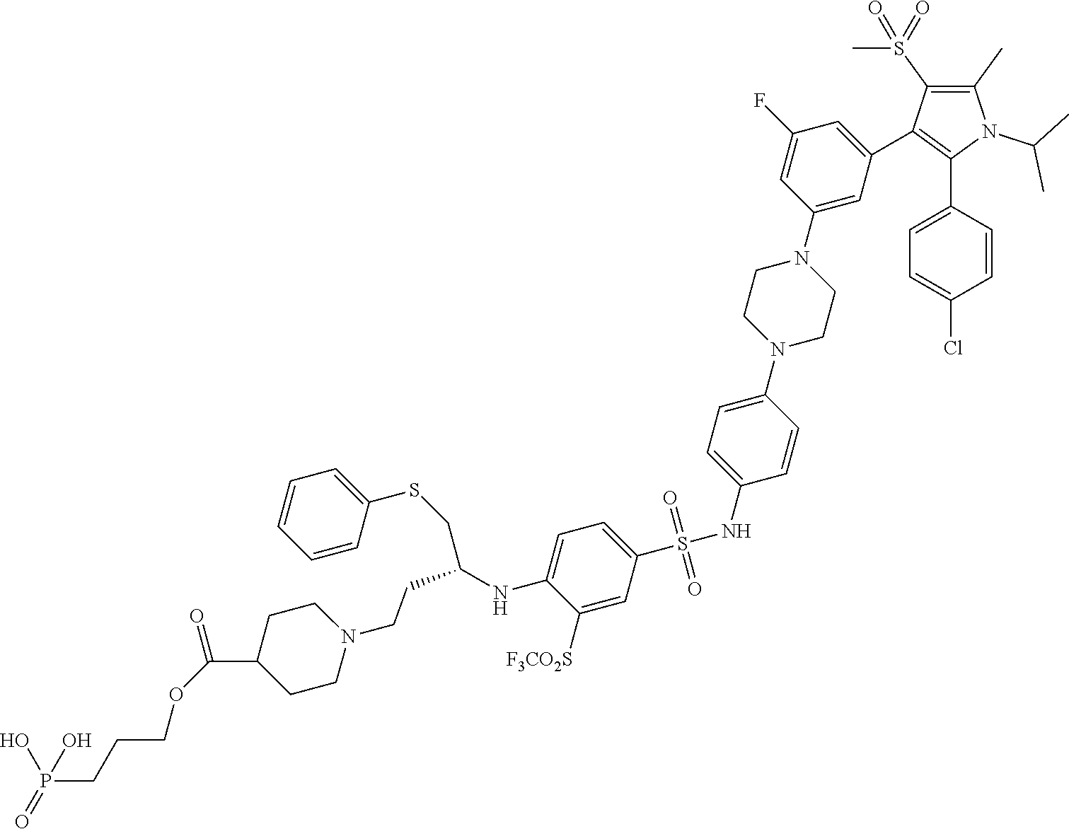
C1(S(=O)(=O)C)=C(C)N(C(C)C)C(C2=CC=C(Cl)C=C2)=C1C1=CC(F)=CC(N2CCN(C3=CC=C(NS(=O)(=O)C4=CC=C(NC(CSC5=CC=CC=C5)CCN5CCC(C(=O)OCCCP(O)(O)=O)CC5)C([F3CO2S])=C4)C=C3)CC2)=C1
